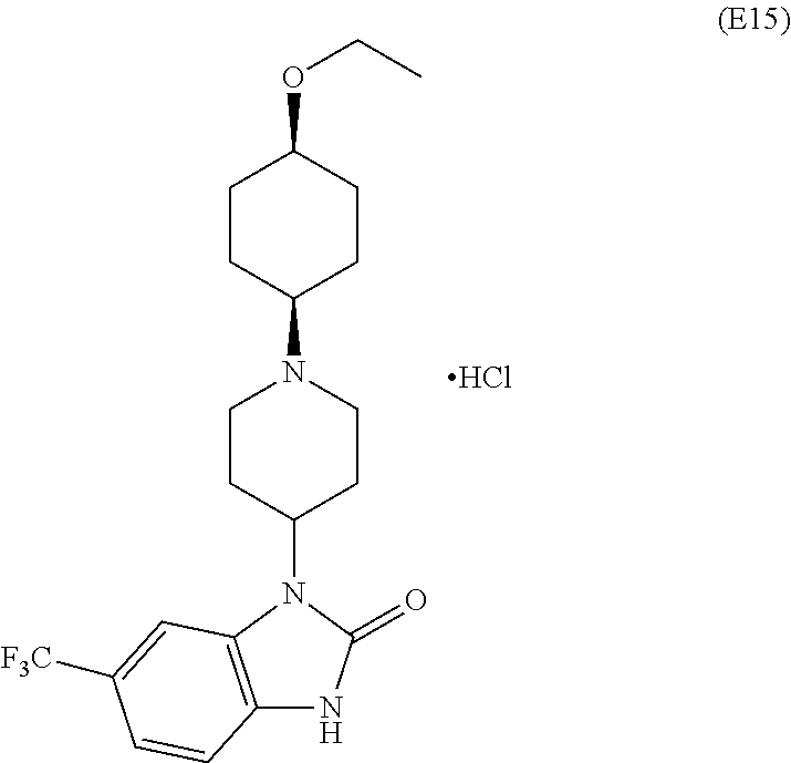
C1CC(N2CCC(N3C4=C(NC3=O)C=CC([F3C])=C4)CC2)CCC1OCC.Cl
